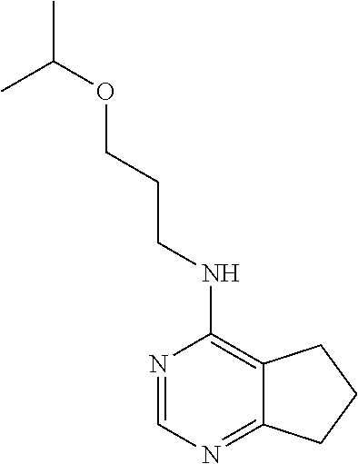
N1=CN=C2C(=C1NCCCOC(C)C)CCC2
